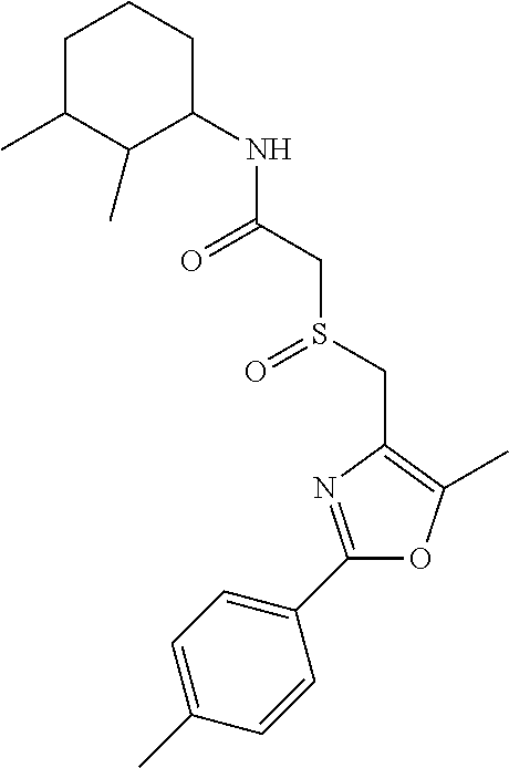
C1=C(C)C=CC(C2=NC(CS(CC(NC3CCCC(C)C3C)=O)=O)=C(C)O2)=C1
